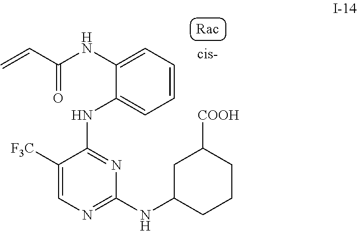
C1=CC=C(NC(C=C)=O)C(NC2=NC(NC3CCCC([COOH])C3)=NC=C2[F3C])=C1
